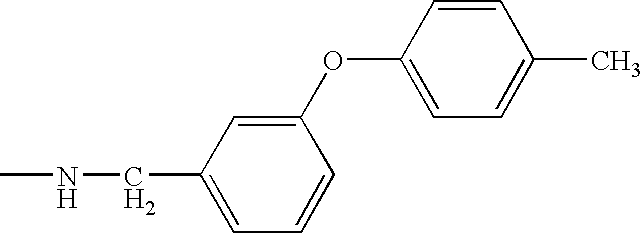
C1(OC2=CC=C(C)C=C2)=CC(CNC)=CC=C1
